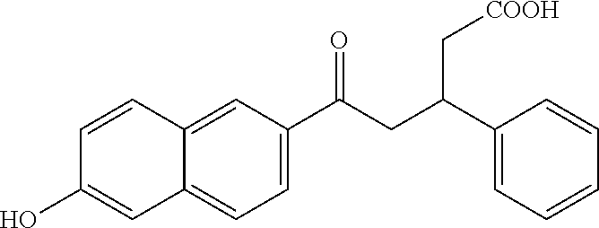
C12=CC(C(CC(C3=CC=CC=C3)C[COOH])=O)=CC=C1C=C(O)C=C2
